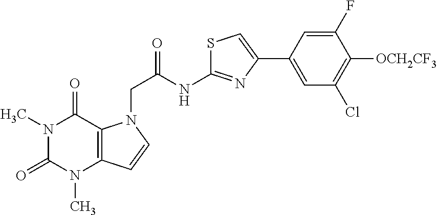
N1(C)C(=O)N(C)C2=C(C1=O)N(CC(=O)NC1=NC(C3=CC(Cl)=C([OCH2CF3])C(F)=C3)=CS1)C=C2
